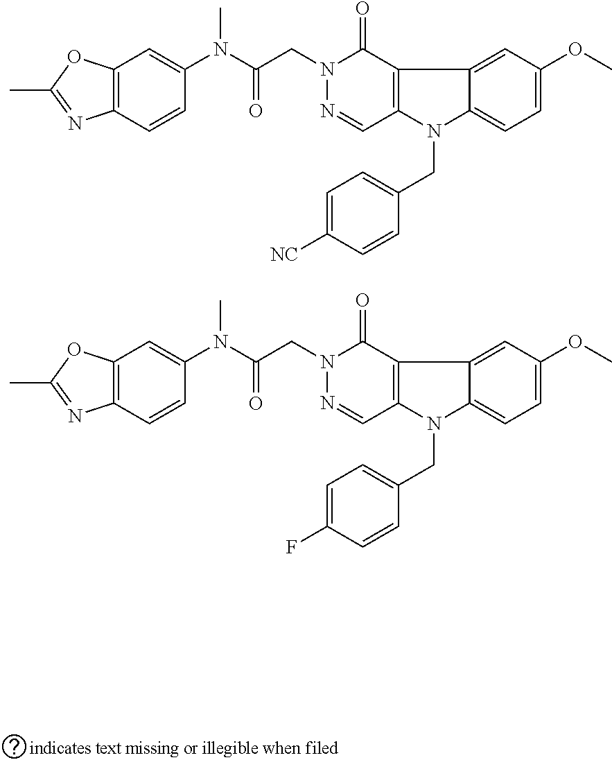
C12=CC(OC)=CC=C1N(CC1=CC=C([NC])C=C1)C1=C2C(=O)N(CC(N(C2=CC3=C(C=C2)N=C(C)O3)C)=O)N=C1.C12=CC(OC)=CC=C1N(CC1=CC=C(F)C=C1)C1=C2C(=O)N(CC(N(C2=CC3=C(C=C2)N=C(C)O3)C)=O)N=C1
